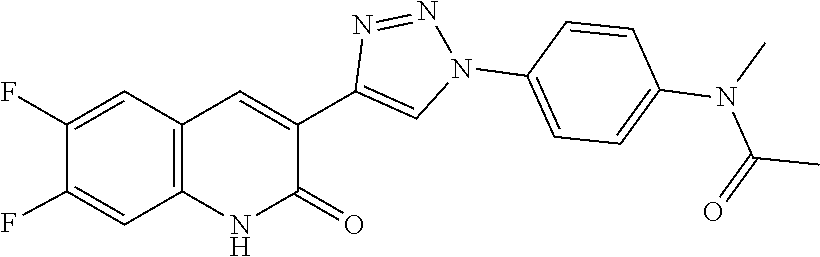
C1=C(F)C(F)=CC2=C1NC(=O)C(C1=CN(C3=CC=C(N(C(=O)C)C)C=C3)N=N1)=C2
